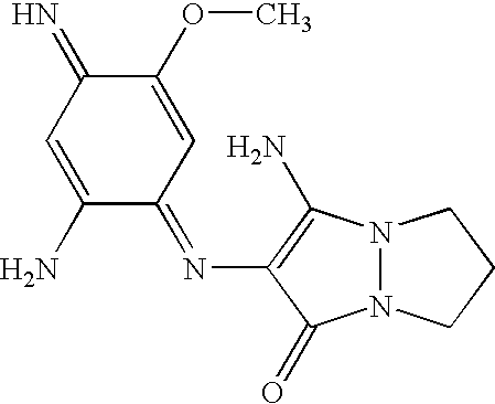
C1(OC)=CC(=NC2=C(N)N3N(C2=O)CCC3)C(N)=CC1=N
